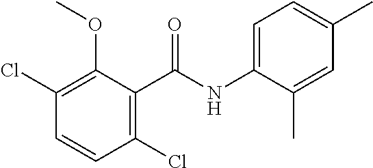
C1=CC(Cl)=C(C(NC2=CC=C(C)C=C2C)=O)C(OC)=C1Cl
